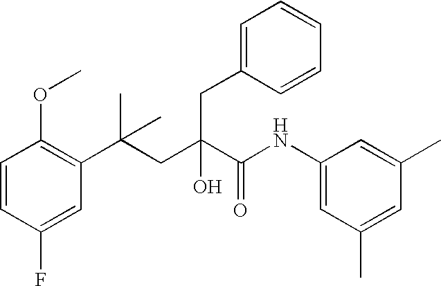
C1=CC(F)=CC(C(CC(C(NC2=CC(C)=CC(C)=C2)=O)(O)CC2=CC=CC=C2)(C)C)=C1OC
